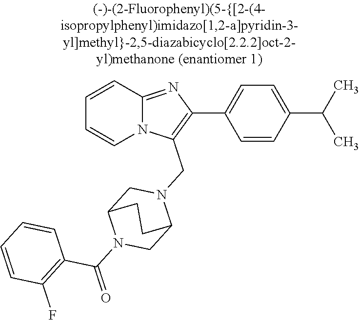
N12C(=NC(C3=CC=C(C(C)C)C=C3)=C1CN1CC3N(C(=O)C4=C(F)C=CC=C4)CC1CC3)C=CC=C2
